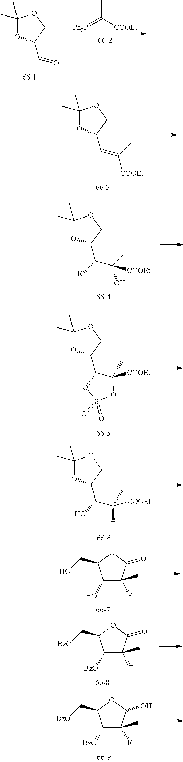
C1(C)(C)OC(C=O)CO1.CC([COOEt])=[Ph3P].C1(C)(C)OC(C=C([COOEt])C)CO1.C1(C)(C)OC(C(C(O)(C)[COOEt])O)CO1.C1(C)(C)OC(C2C(C)([COOEt])OS(=O)(=O)O2)CO1.C1(C)(C)OC(C(C(F)(C)[COOEt])O)CO1.C1(O)C(F)(C)C(=O)OC1CO.C1([BzO])C(F)(C)C(=O)OC1C[BzO].C1([BzO])C(F)(C)C(O)OC1C[BzO]
